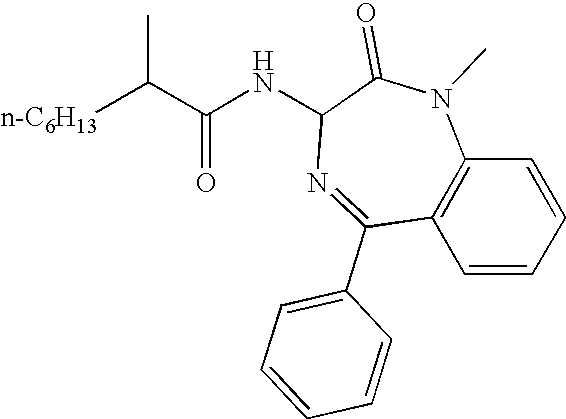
C1=CC2=C(C=C1)N(C)C(=O)C(NC(C([n-C6H13])C)=O)N=C2C1=CC=CC=C1
